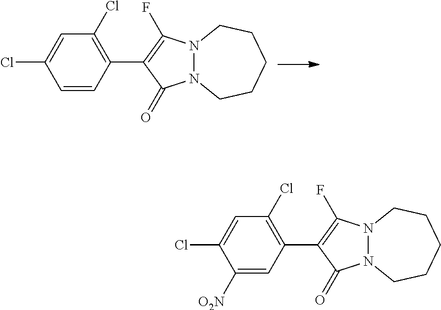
C1=CC(C2=C(F)N3N(C2=O)CCCCC3)=C(Cl)C=C1Cl.C1([O2N])=CC(C2=C(F)N3N(C2=O)CCCCC3)=C(Cl)C=C1Cl
